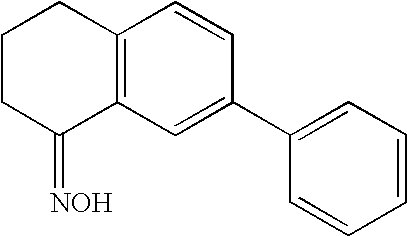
C1CC(=[NOH])C2=C(C1)C=CC(C1=CC=CC=C1)=C2
